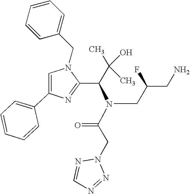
C1=C(C2=CC=CC=C2)N=C(C(C(C)(O)C)N(C(CN2N=CN=N2)=O)CC(CN)F)N1CC1=CC=CC=C1
